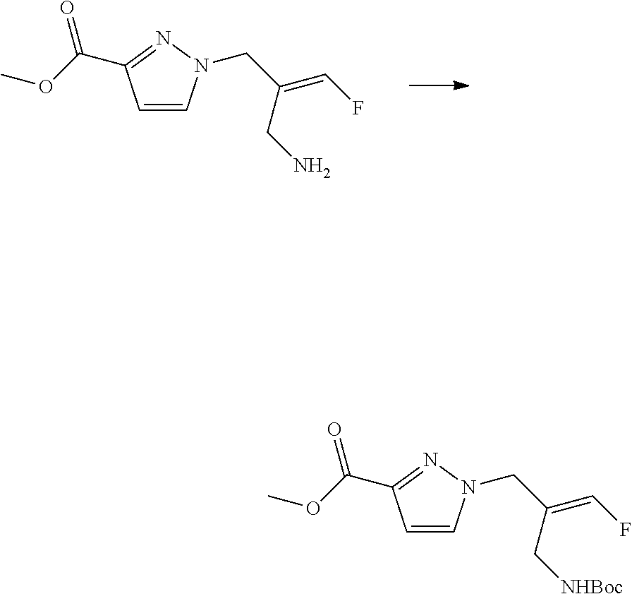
C1=CN(CC(=CF)CN)N=C1C(OC)=O.C1=CN(CC(=CF)C[NHBoc])N=C1C(OC)=O
